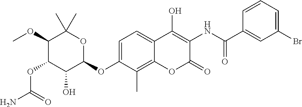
NC(=O)OC1C(O)C(OC2=CC=C3C(=C2C)OC(=O)C(NC(=O)C2=CC(Br)=CC=C2)=C3O)OC(C)(C)C1OC
